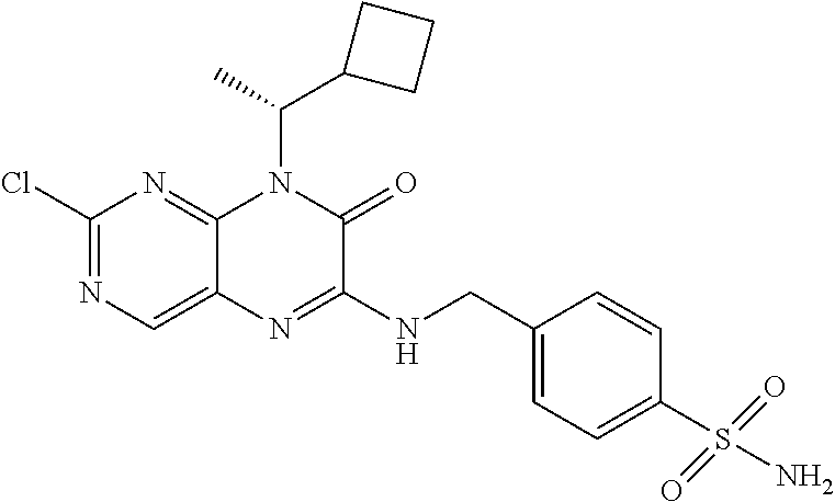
C1(Cl)=NC=C2C(=N1)N(C(C1CCC1)C)C(=O)C(NCC1=CC=C(S(N)(=O)=O)C=C1)=N2
